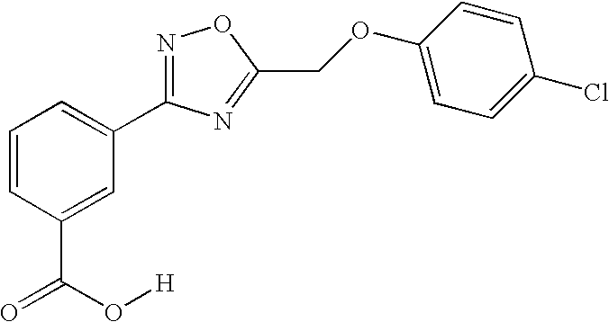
C1=CC(C(=O)O[H])=CC(C2=NOC(COC3=CC=C(Cl)C=C3)=N2)=C1
